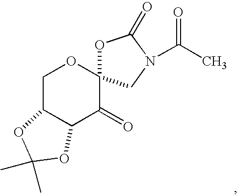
C1C2C(C(=O)C3(O1)OC(=O)N(C(C)=O)C3)OC(C)(C)O2
